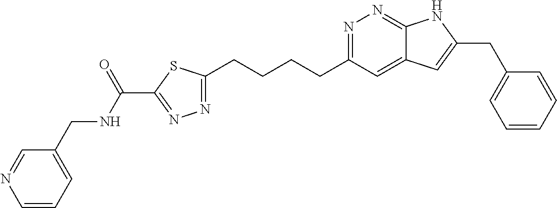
N1=C(CCCCC2=NN=C(C(NCC3=CC=CN=C3)=O)S2)C=C2C(=N1)NC(CC1=CC=CC=C1)=C2
